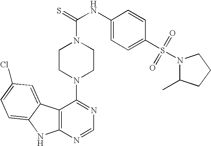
C12=C(N=CN=C1N1CCN(C(=S)NC3=CC=C(S(=O)(=O)N4C(C)CCC4)C=C3)CC1)NC1=CC=C(Cl)C=C21
